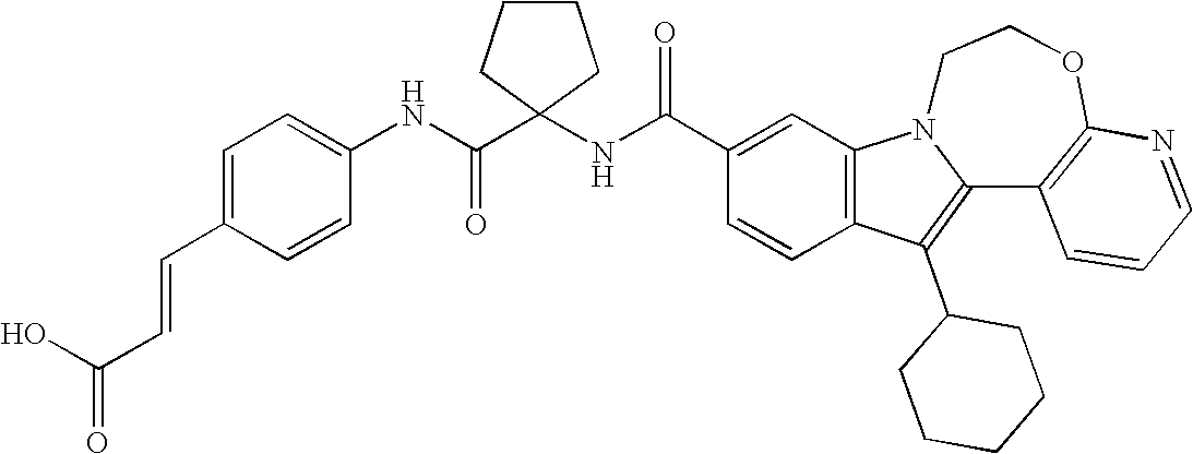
C1(C(NC2(C(NC3=CC=C(C=CC(=O)O)C=C3)=O)CCCC2)=O)=CC2=C(C=C1)C(C1CCCCC1)=C1N2CCOC2=C1C=CC=N2
